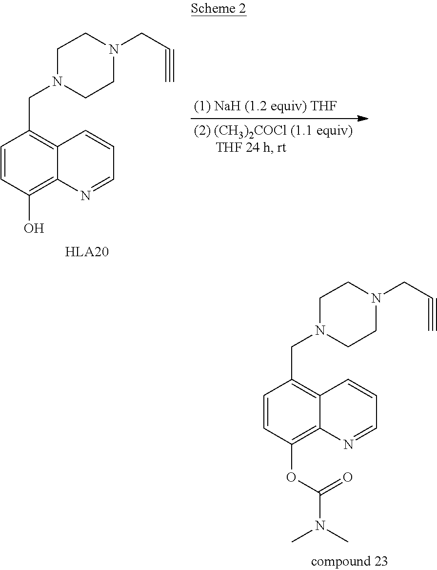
C1=CC(OC(N(C)C)=O)=C2C(=C1CN1CCN(CC#C)CC1)C=CC=N2.C1=CC(O)=C2C(=C1CN1CCN(CC#C)CC1)C=CC=N2
